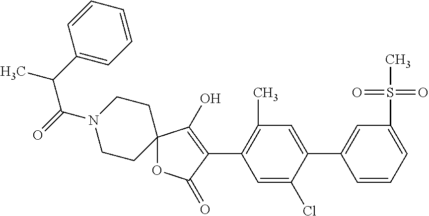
C12(OC(=O)C(C3=C(C)C=C(C4=CC(S(C)(=O)=O)=CC=C4)C(Cl)=C3)=C1O)CCN(C(=O)C(C1=CC=CC=C1)C)CC2
